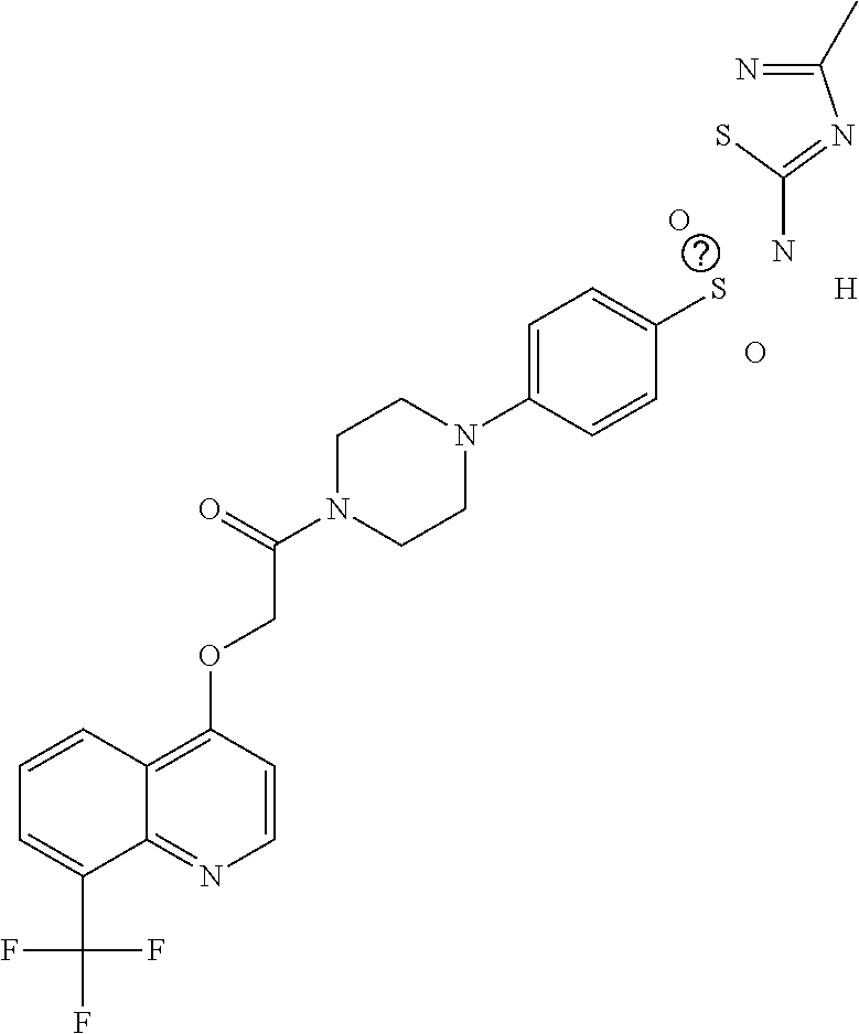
O.[H].NC(=NC(=N)C)S.C1=CC(OCC(N2CCN(C3=CC=C(S)C=C3)CC2)=O)=C2C(=N1)C(C(F)(F)F)=CC=C2.O
